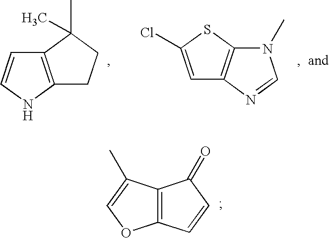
C12=C(NC=C1)CCC2(C)C.C1=C(Cl)SC2=C1N=CN2C.C12=C(C=CC1=O)OC=C2C
